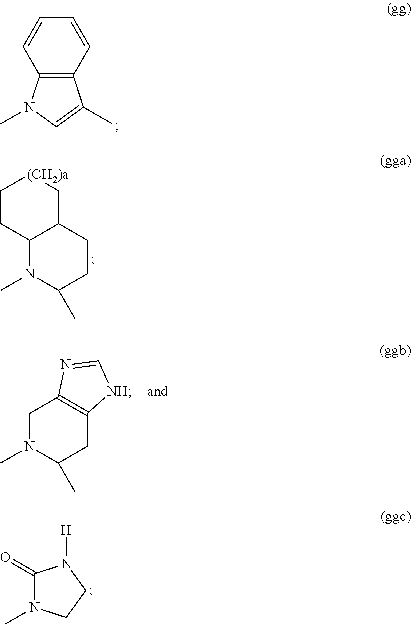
C1=CC2=C(C=C1)N(C)C=C2C.C1(=O)N(C)CCN1[H].C1CC2C(C[(CH2)a]1)CCC(C)N2C.C1C2=C(CC(C)N1C)[NH]C=N2
